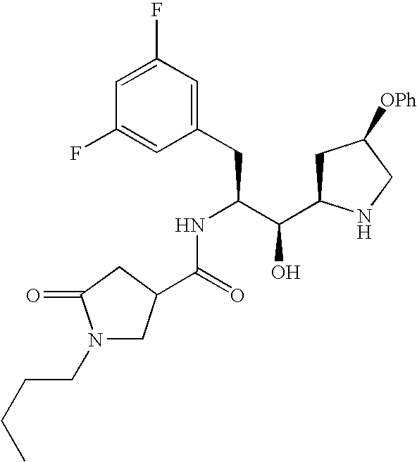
C1(CC(C(O)C2CC([OPh])CN2)NC(=O)C2CN(CCCC)C(=O)C2)=CC(F)=CC(F)=C1
